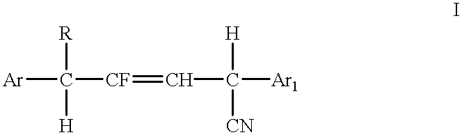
[Ar]C([CF]=CC([Ar1])([H])[CN])([R])[H]
